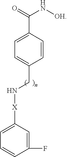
C1=CC(C(=O)N[OH])=CC=C1CN[X]C1=CC=CC(F)=C1
